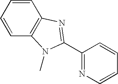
C1=CC2=C(C=C1)N(C)C(C1=NC=CC=C1)=N2
